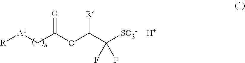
[A1]([R])CC(OC(C([SO3-])(F)F)[R])=O.[H]
